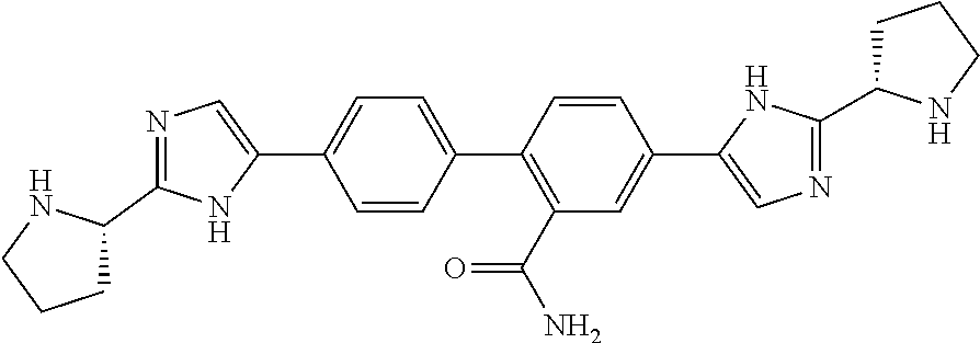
N1=C(C2CCCN2)NC(C2=CC=C(C3=C(C(N)=O)C=C(C4=CN=C(C5CCCN5)N4)C=C3)C=C2)=C1
